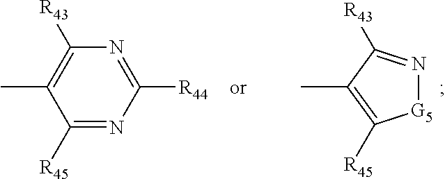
C1([R44])=NC([R43])=C(C)C([R45])=N1.C1(C)=C([R45])[G5]N=C1[R43]
